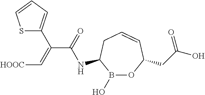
N(C1B(O)OC(CC(O)=O)C=CC1)C(C(=C[HOOC])C1=CC=CS1)=O
